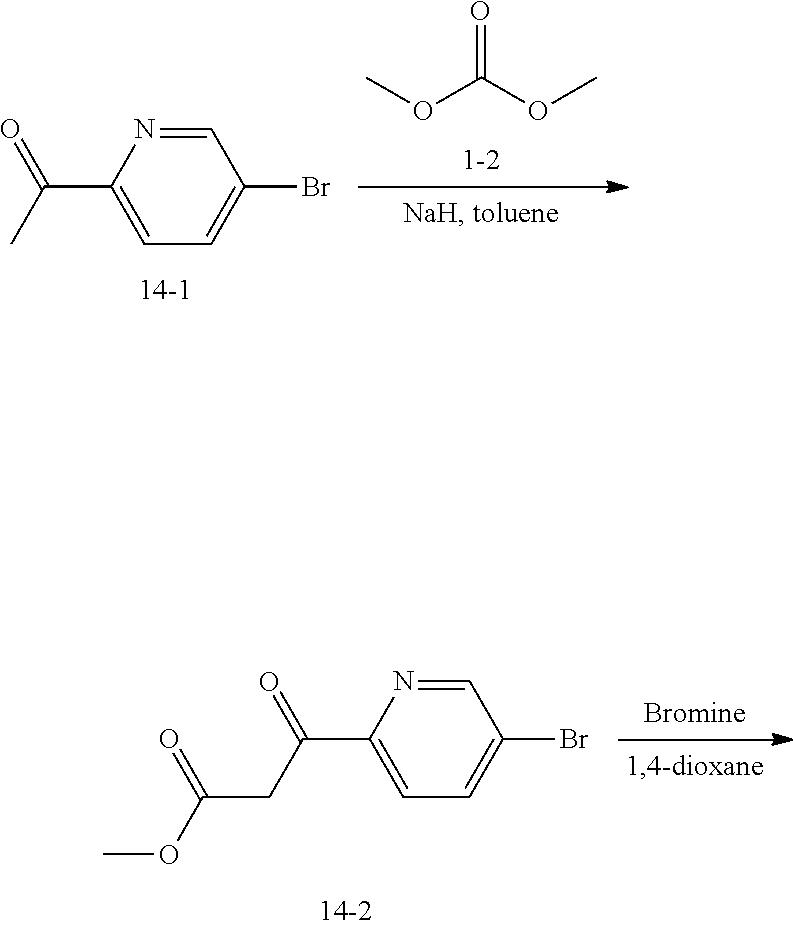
N1=CC(Br)=CC=C1C(CC(OC)=O)=O.N1=CC(Br)=CC=C1C(C)=O.COC(=O)OC
